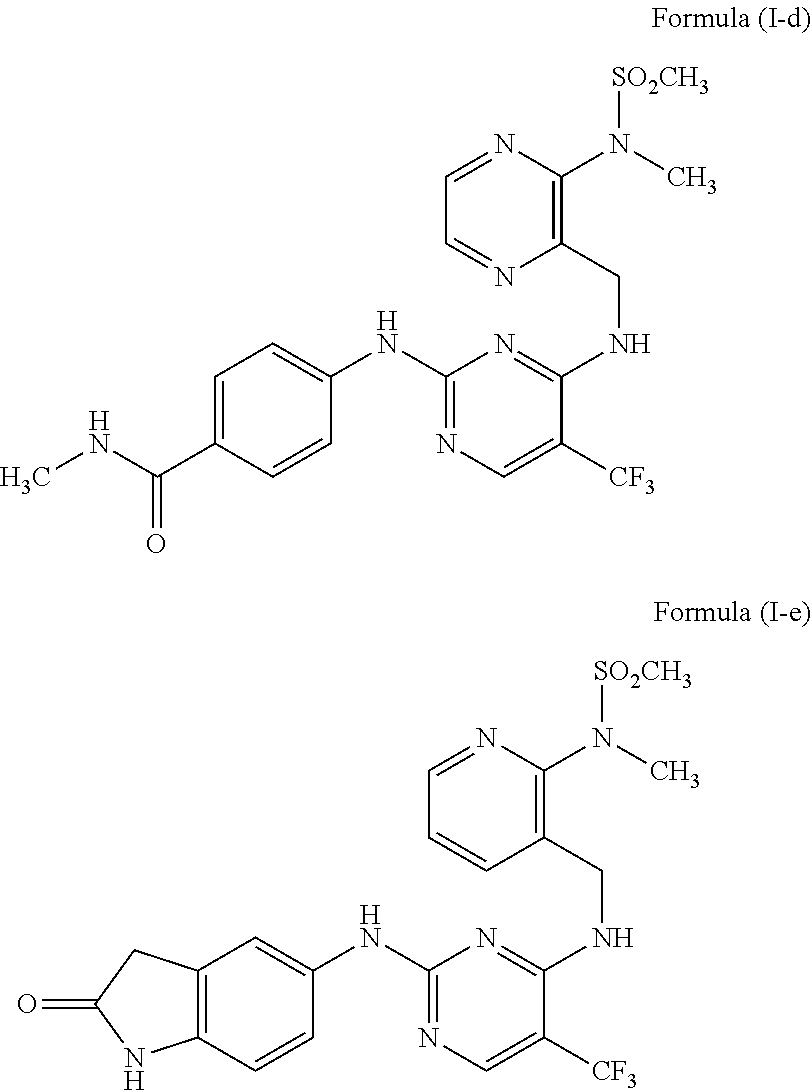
C12=C(C=CC(NC3=NC=C([CF3])C(NCC4=C(N(C)[SO2CH3])N=CC=C4)=N3)=C1)NC(=O)C2.C1=C(C(NC)=O)C=CC(NC2=NC=C([CF3])C(NCC3=C(N(C)[SO2CH3])N=CC=N3)=N2)=C1
